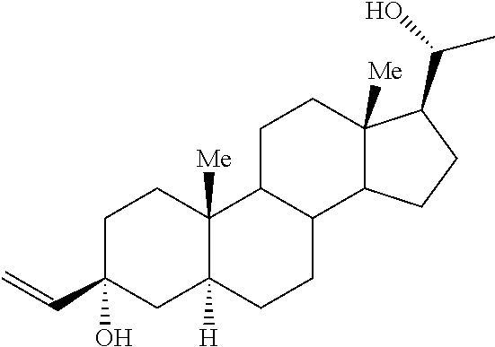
C1C(C=C)(O)CC2([H])C([Me])(C1)C1C(CC2)C2C([Me])(CC1)C(C(C)O)CC2
